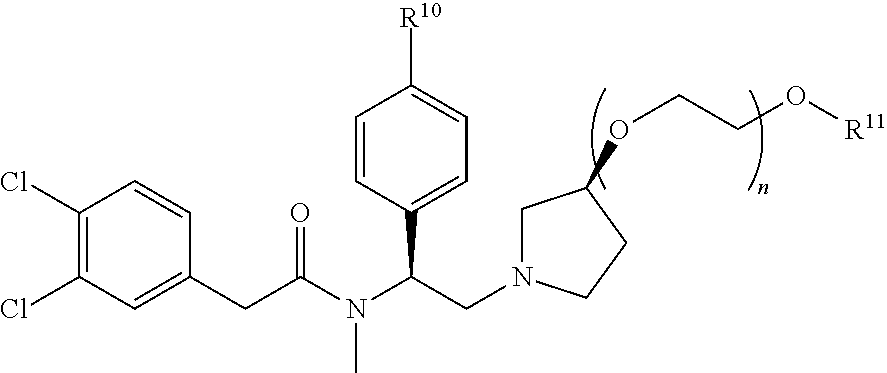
C1(Cl)=C(Cl)C=C(CC(N(C(CN2CC(OCCO[R11])CC2)C2=CC=C([R10])C=C2)C)=O)C=C1
